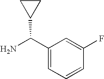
C1(C(N)C2CC2)=CC=CC(F)=C1
